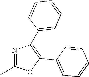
N1=C(C)OC(C2=CC=CC=C2)=C1C1=CC=CC=C1
